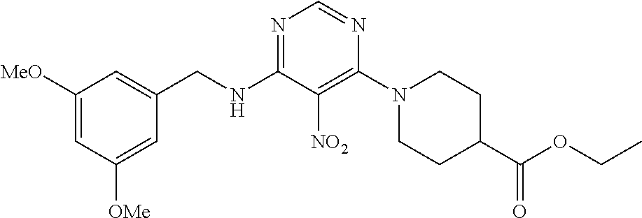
N1=C(NCC2=CC([MeO])=CC([OMe])=C2)C([NO2])=C(N2CCC(C(OCC)=O)CC2)N=C1
